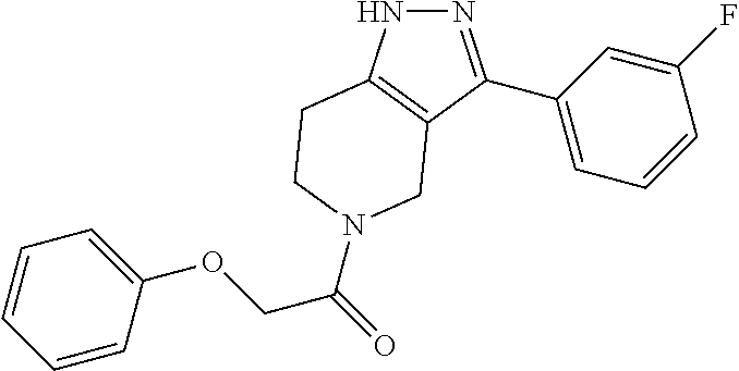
N1N=C(C2=CC=CC(F)=C2)C2=C1CCN(C(COC1=CC=CC=C1)=O)C2
